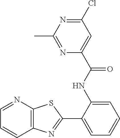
N1=C(C)N=C(Cl)C=C1C(NC1=CC=CC=C1C1=NC2=C(S1)N=CC=C2)=O
